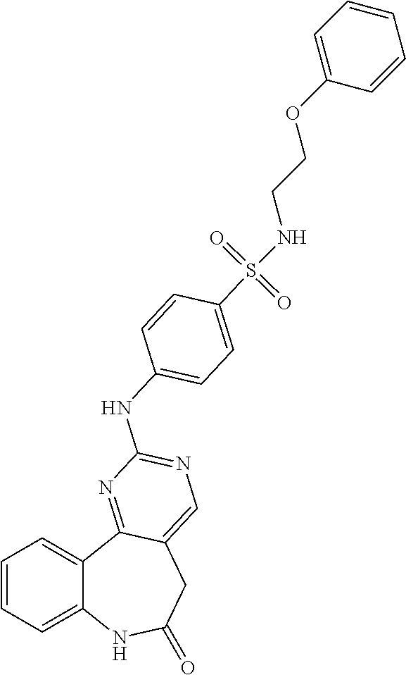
C1=CC=C2C(=C1)C1=NC(NC3=CC=C(S(NCCOC4=CC=CC=C4)(=O)=O)C=C3)=NC=C1CC(=O)N2
